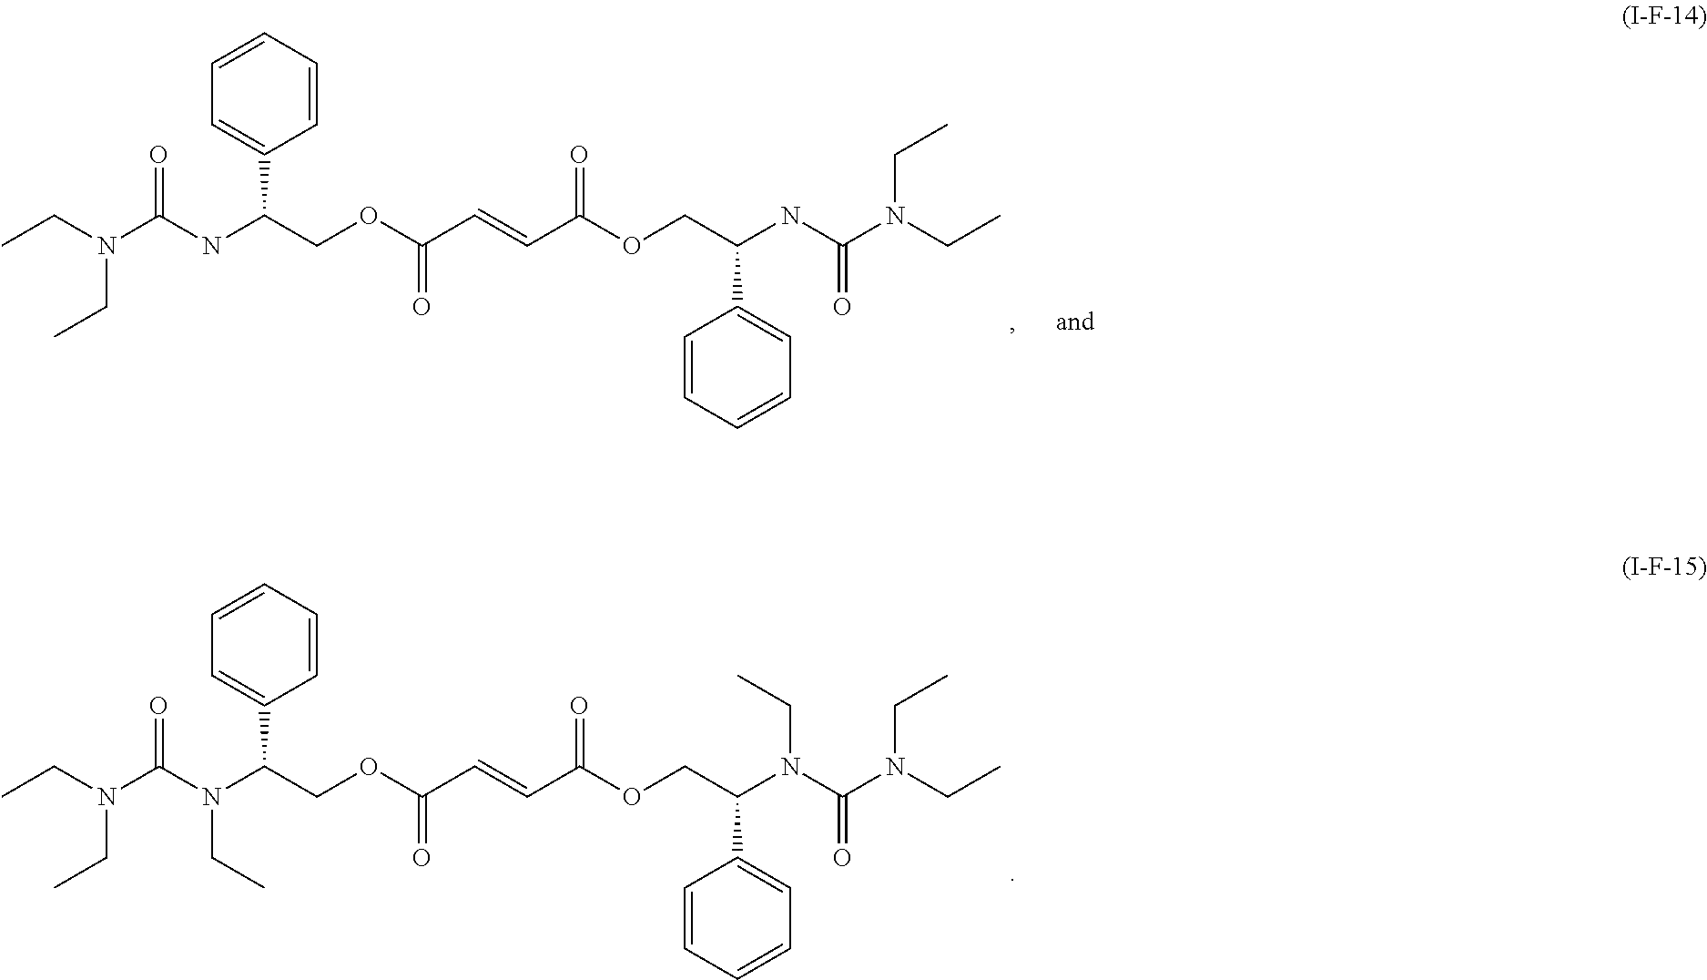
CCN(C(=O)N(C(COC(C=CC(OCC(N(C(=O)N(CC)CC)CC)C1=CC=CC=C1)=O)=O)C1=CC=CC=C1)CC)CC.CCN(C(=O)NC(COC(C=CC(OCC(NC(=O)N(CC)CC)C1=CC=CC=C1)=O)=O)C1=CC=CC=C1)CC
